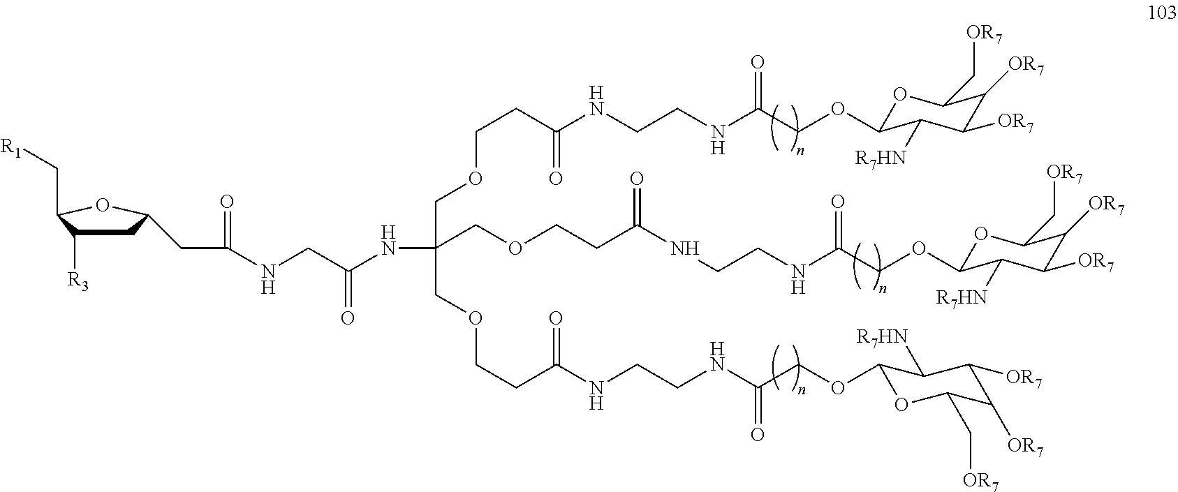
C(NCC(NC(COCCC(NCCNC(COC1OC(C[OR7])C([OR7])C([OR7])C1[R7HN])=O)=O)(COCCC(=O)NCCNC(COC1OC(C[OR7])C([OR7])C([OR7])C1[R7HN])=O)COCCC(NCCNC(COC1OC(C[OR7])C([OR7])C([OR7])C1[R7HN])=O)=O)=O)(CC1CC([R3])C(C[R1])O1)=O
